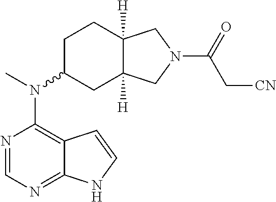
N1=CN=C2C(=C1N(C1CCC3([H])C([H])(C1)CN(C(=O)C[CN])C3)C)C=CN2
